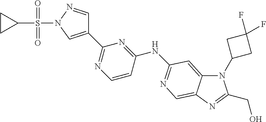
C1(C2=CN(S(C3CC3)(=O)=O)N=C2)=NC=CC(NC2=NC=C3C(=C2)N(C2CC(F)(F)C2)C(CO)=N3)=N1
